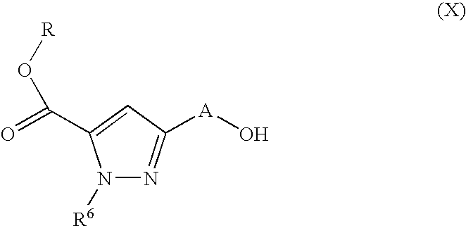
O=C(C1=CC([A]O)=NN1[R6])O[R]
